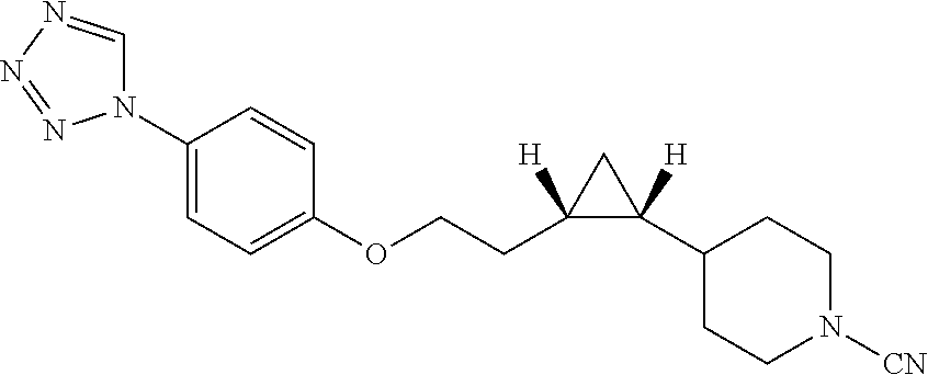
N1(C2=CC=C(OCCC3([H])C(C4CCN([CN])CC4)([H])C3)C=C2)C=NN=N1
